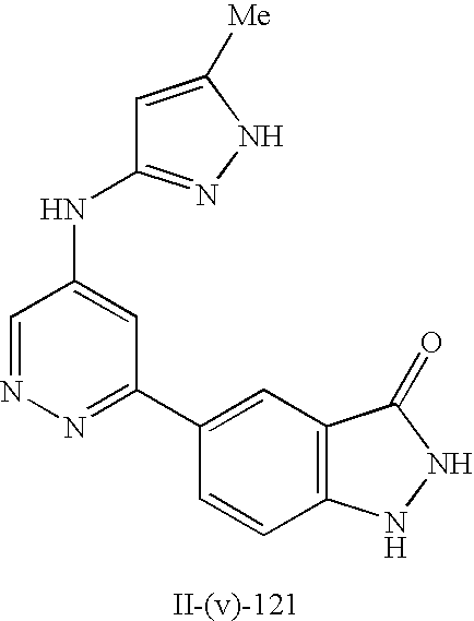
C1=C([Me])NN=C1NC1=CC(C2=CC3=C(C=C2)NNC3=O)=NN=C1
